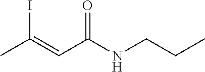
CC(=CC(NCCC)=O)I
